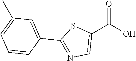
C1(C(O)=O)=CN=C(C2=CC(C)=CC=C2)S1
